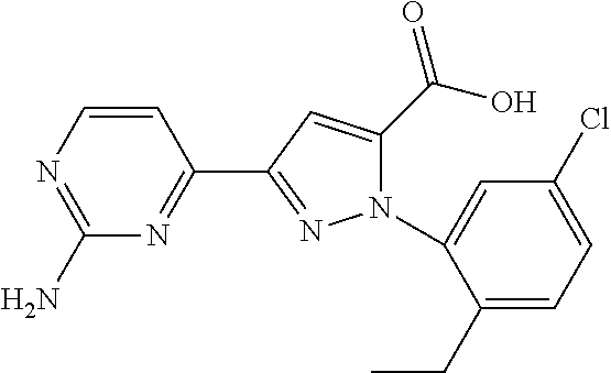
C1(C(O)=O)=CC(C2=NC(N)=NC=C2)=NN1C1=CC(Cl)=CC=C1CC
